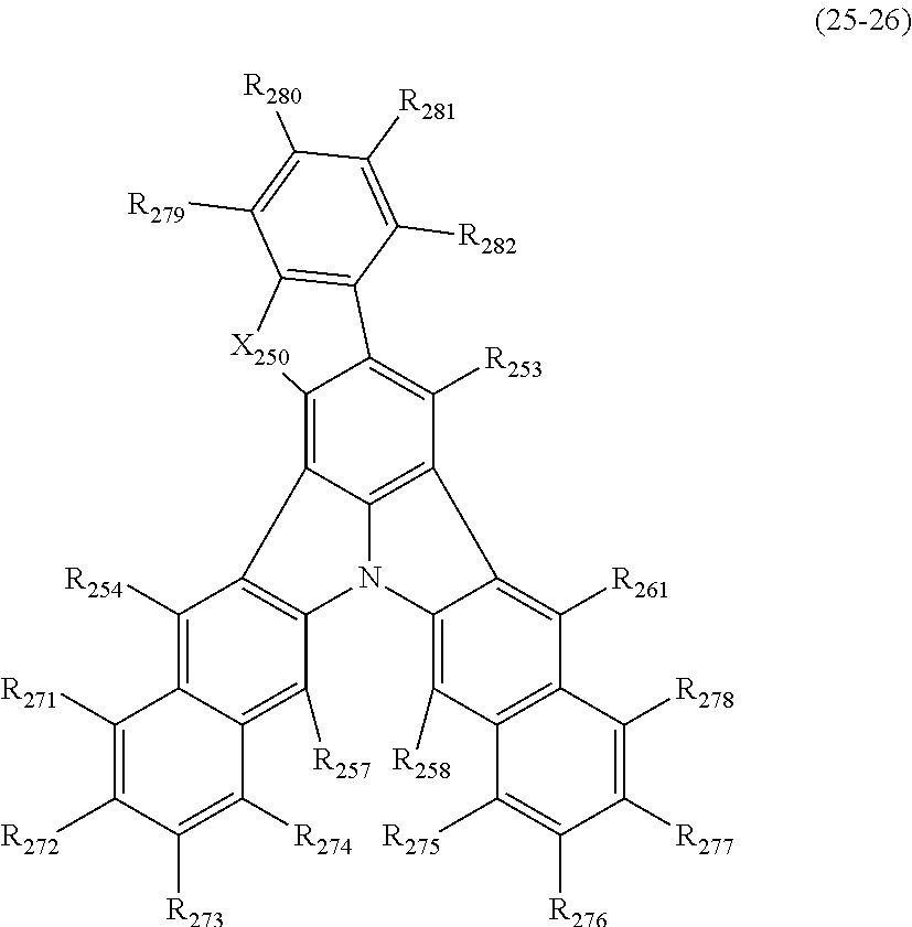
C12=C3C4=C(C([R253])=C1C1=C([X250]2)C([R279])=C([R280])C([R281])=C1[R282])C1=C([R261])C2=C(C([R258])=C1N4C1=C3C([R254])=C3C(=C1[R257])C([R274])=C([R273])C([R272])=C3[R271])C([R275])=C([R276])C([R277])=C2[R278]
